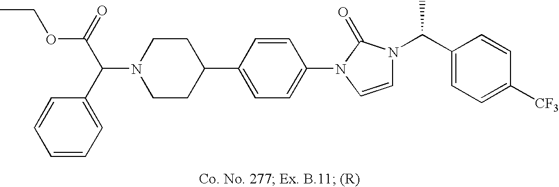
N1(C(C(=O)OCC)C2=CC=CC=C2)CCC(C2=CC=C(N3C=CN(C(C4=CC=C([CF3])C=C4)C)C3=O)C=C2)CC1
